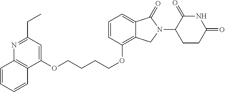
C1=CC(OCCCCOC2=CC(CC)=NC3=C2C=CC=C3)=C2C(=C1)C(=O)N(C1C(=O)NC(=O)CC1)C2
